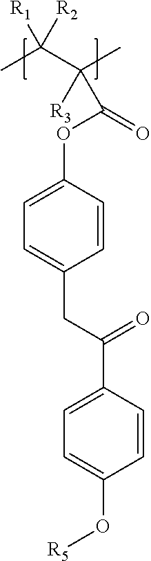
CC(C(C)(C(OC1=CC=C(CC(C2=CC=C(O[R5])C=C2)=O)C=C1)=O)[R3])([R2])[R1]
